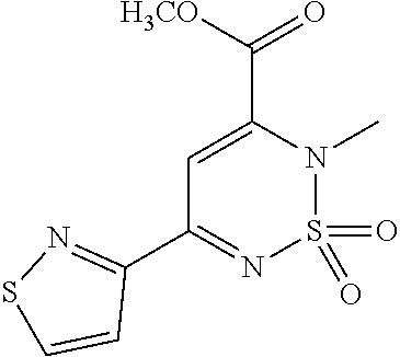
S1N=C(C2=NS(=O)(=O)N(C)C(C(=O)[H3CO])=C2)C=C1
